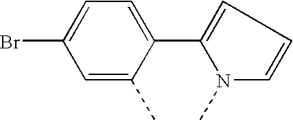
C1=C(C)C(C2=CC=CN2C)=CC=C1Br
